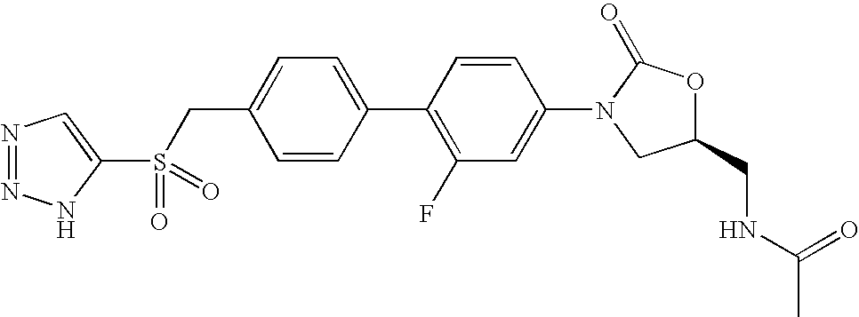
C1(CS(C2=CN=NN2)(=O)=O)=CC=C(C2=C(F)C=C(N3CC(CNC(C)=O)OC3=O)C=C2)C=C1
